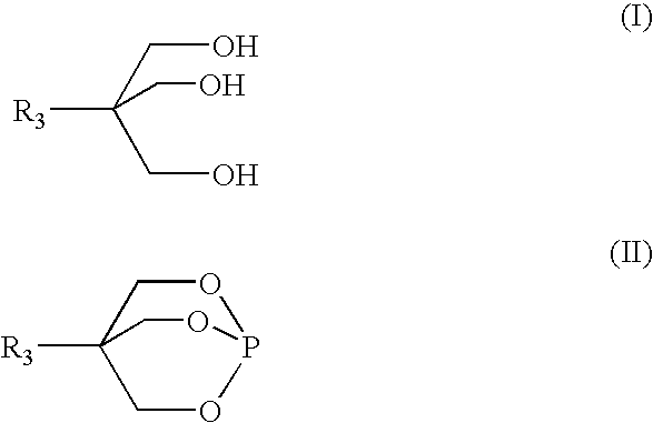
O1CC2([R3])COP1OC2.OCC(CO)(CO)[R3]
